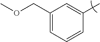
C1(COC)=CC=CC(C)=C1
